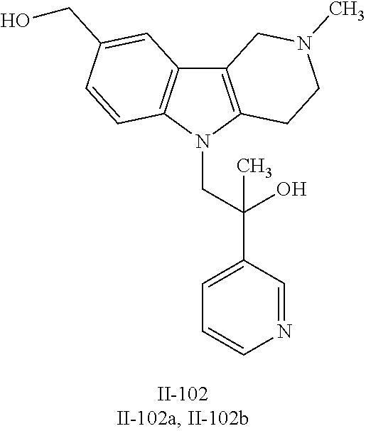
C12=C(N(CC(O)(C3=CC=CN=C3)C)C3=C1C=C(CO)C=C3)CCN(C)C2
